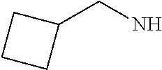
C1(CN)CCC1
